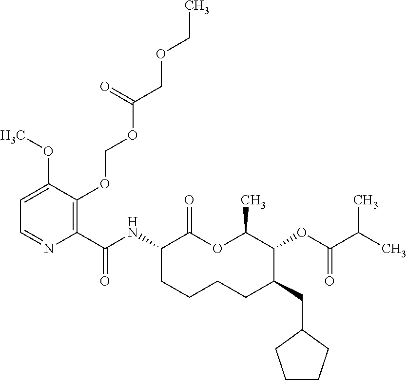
C1(C(NC2C(=O)OC(C)C(OC(C(C)C)=O)C(CC3CCCC3)CCCC2)=O)=C(OCOC(COCC)=O)C(OC)=CC=N1
